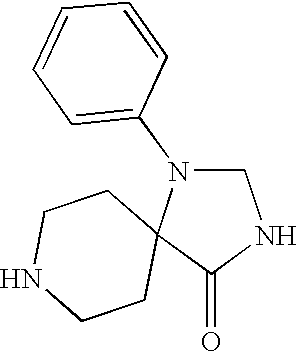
C1N(C2=CC=CC=C2)C2(C(=O)N1)CCNCC2
